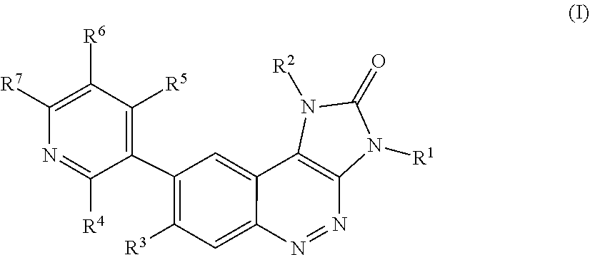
C1([R4])=NC([R7])=C([R6])C([R5])=C1C1=C([R3])C=C2C(=C1)C1=C(N=N2)N([R1])C(=O)N1[R2]
